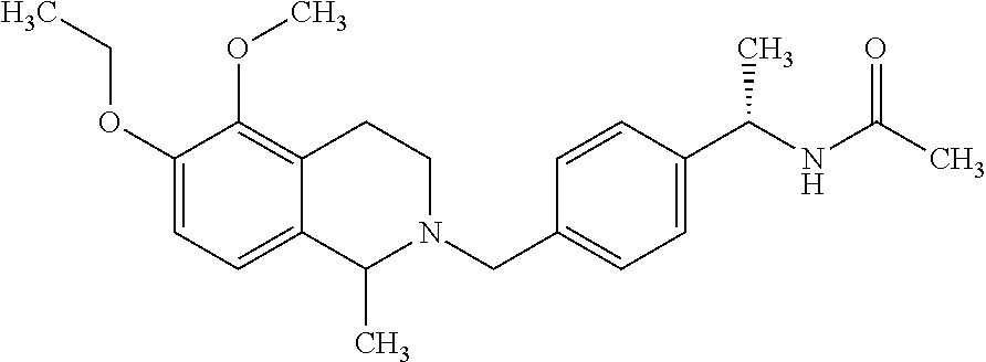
C1(OCC)=CC=C2C(=C1OC)CCN(CC1=CC=C(C(NC(C)=O)C)C=C1)C2C
